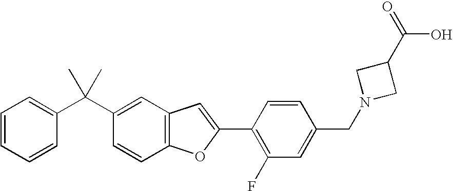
C1(C(C2=CC3=C(C=C2)OC(C2=C(F)C=C(CN4CC(C(=O)O)C4)C=C2)=C3)(C)C)=CC=CC=C1
